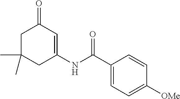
C1C(C)(C)CC(NC(C2=CC=C([OMe])C=C2)=O)=CC1=O
